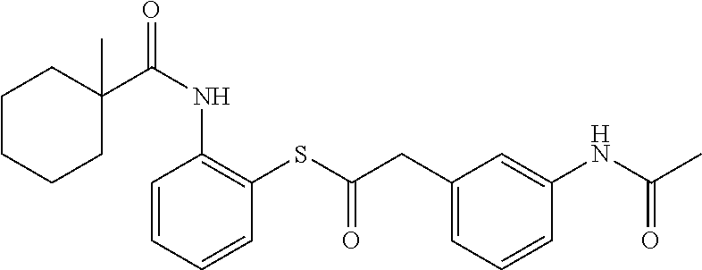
C1C(C(NC2=C(SC(=O)CC3=CC=CC(NC(C)=O)=C3)C=CC=C2)=O)(C)CCCC1
